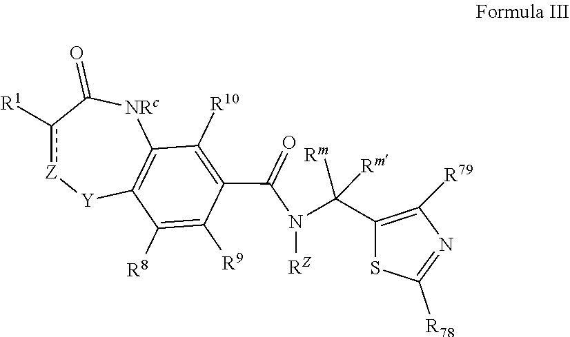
[Z]1c([R1])C(=O)[NRc]C2=C([Y]1)C([R8])=C([R9])C(C(N(C(C1=C([R79])N=C([R78])S1)([Rm])[Rm])[RZ])=O)=C2[R10]
